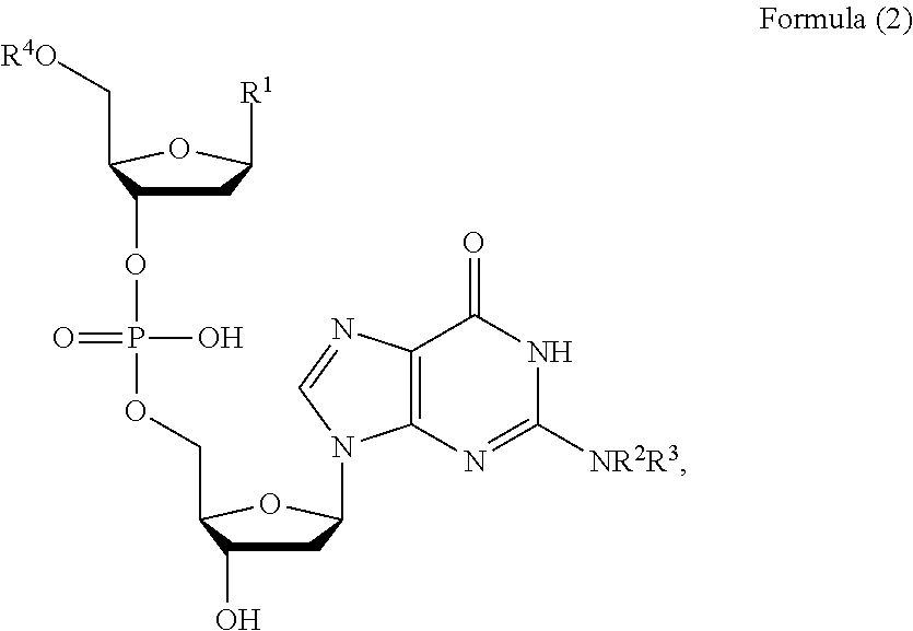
C1C(OP(OCC2C(O)CC(N3C4=C(C(=O)NC([NR2R3])=N4)N=C3)O2)(O)=O)C(C[R4O])OC1[R1]
